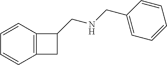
C1=CC2=C(C=C1)C(CNCC1=CC=CC=C1)C2
